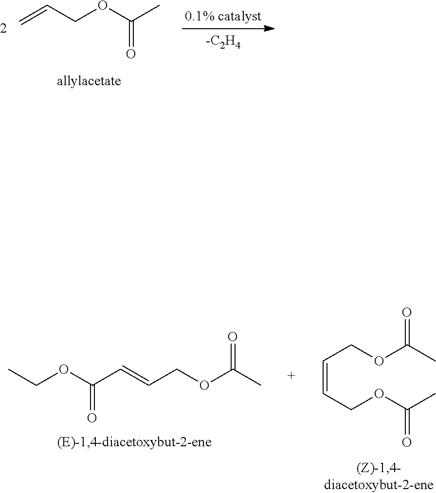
C=CCOC(C)=O.CCOC(C=CCOC(C)=O)=O.C(=CCOC(C)=O)COC(C)=O
